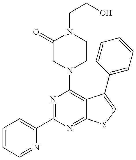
C1=CC=NC(C2=NC(N3CCN(CCO)C(=O)C3)=C3C(=N2)SC=C3C2=CC=CC=C2)=C1
